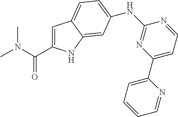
CN(C)C(=O)C1=CC2=CC=C(NC3=NC(C4=CC=CC=N4)=CC=N3)C=C2N1
